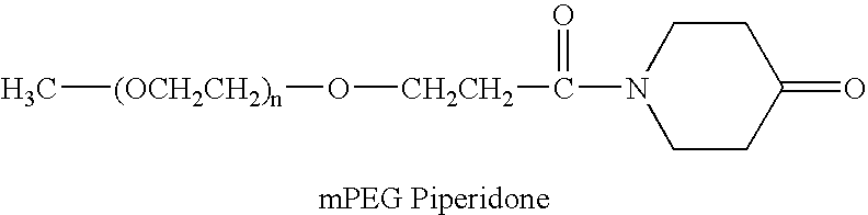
C[(OCH2CH2)n]O[CH2CH2]C(N1CCC(=O)CC1)=O
